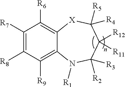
C1([R7])=C([R8])C([R9])=C2C(=C1[R6])[X]C([R5])([R4])C([R12])([R11])C([R2])([R3])N2[R1]
